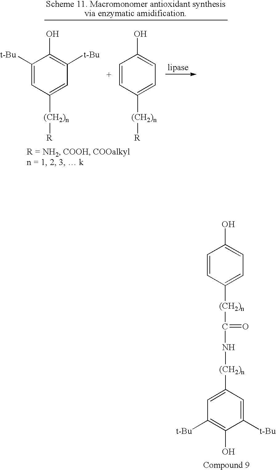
C1([t-Bu])=CC([(CH2)n][R])=CC([t-Bu])=C1O.C1=CC([(CH2)n][R])=CC=C1O.C1=CC([(CH2)n]C(=O)N[(CH2)n]C2=CC([t-Bu])=C(O)C([t-Bu])=C2)=CC=C1O
